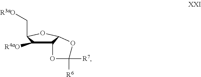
C12C([R4aO])C(C[R3aO])OC1OC([R6])([R7])O2
